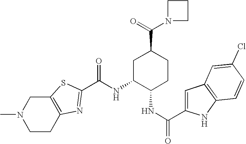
C12=C(CCN(C)C1)N=C(C(NC1C(NC(C3=CC4=C(N3)C=CC(Cl)=C4)=O)CCC(C(=O)N3CCC3)C1)=O)S2
